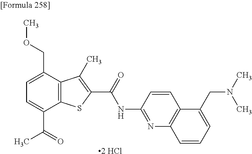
[2 HCl].C1=C(C(=O)C)C2=C(C(COC)=C1)C(C)=C(C(=O)NC1=NC3=C(C=C1)C(CN(C)C)=CC=C3)S2
